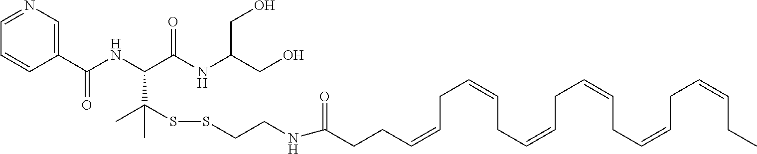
C1(C(NC(C(NC(CO)CO)=O)C(C)(SSCCNC(CCC=CCC=CCC=CCC=CCC=CCC=CCC)=O)C)=O)=CN=CC=C1
